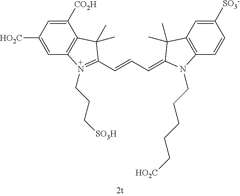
C1([CO2H])=CC([HO2C])=CC2=C1C(C)(C)C(C=CC=C1C(C)(C)C3=C(C=CC([SO3-])=C3)N1CCCCC[HO2C])=N2CCC[SO3H]
